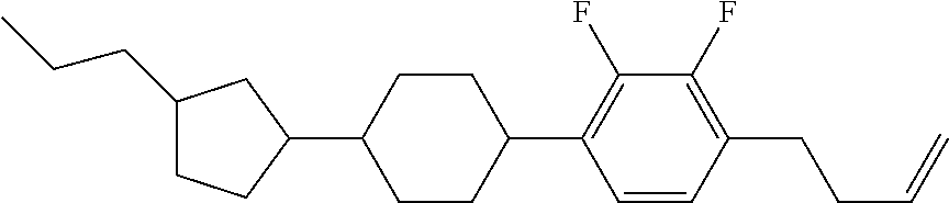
C1(CCC)CCC(C2CCC(C3=C(F)C(F)=C(CCC=C)C=C3)CC2)C1
